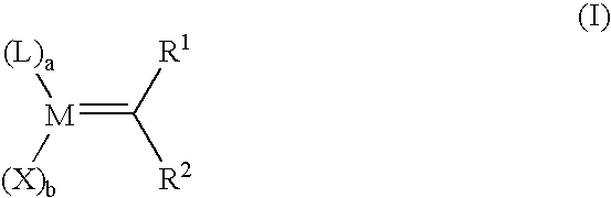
[M](=C([R1])[R2])([(X)b])[(L)a]
